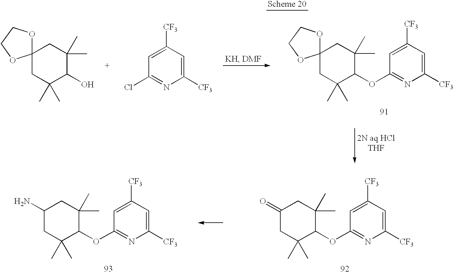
C12(CC(C)(C)C(O)C(C)(C)C1)OCCO2.C1=C([CF3])C=C([CF3])N=C1Cl.C12(CC(C)(C)C(OC3=NC([CF3])=CC([CF3])=C3)C(C)(C)C1)OCCO2.C1(=O)CC(C)(C)C(OC2=NC([CF3])=CC([CF3])=C2)C(C)(C)C1.C1(N)CC(C)(C)C(OC2=NC([CF3])=CC([CF3])=C2)C(C)(C)C1
